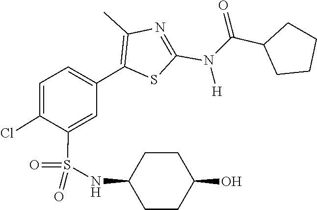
C(C1CCCC1)(N(C1=NC(C)=C(C2=CC=C(Cl)C(S(=O)(=O)NC3CCC(O)CC3)=C2)S1)[H])=O
